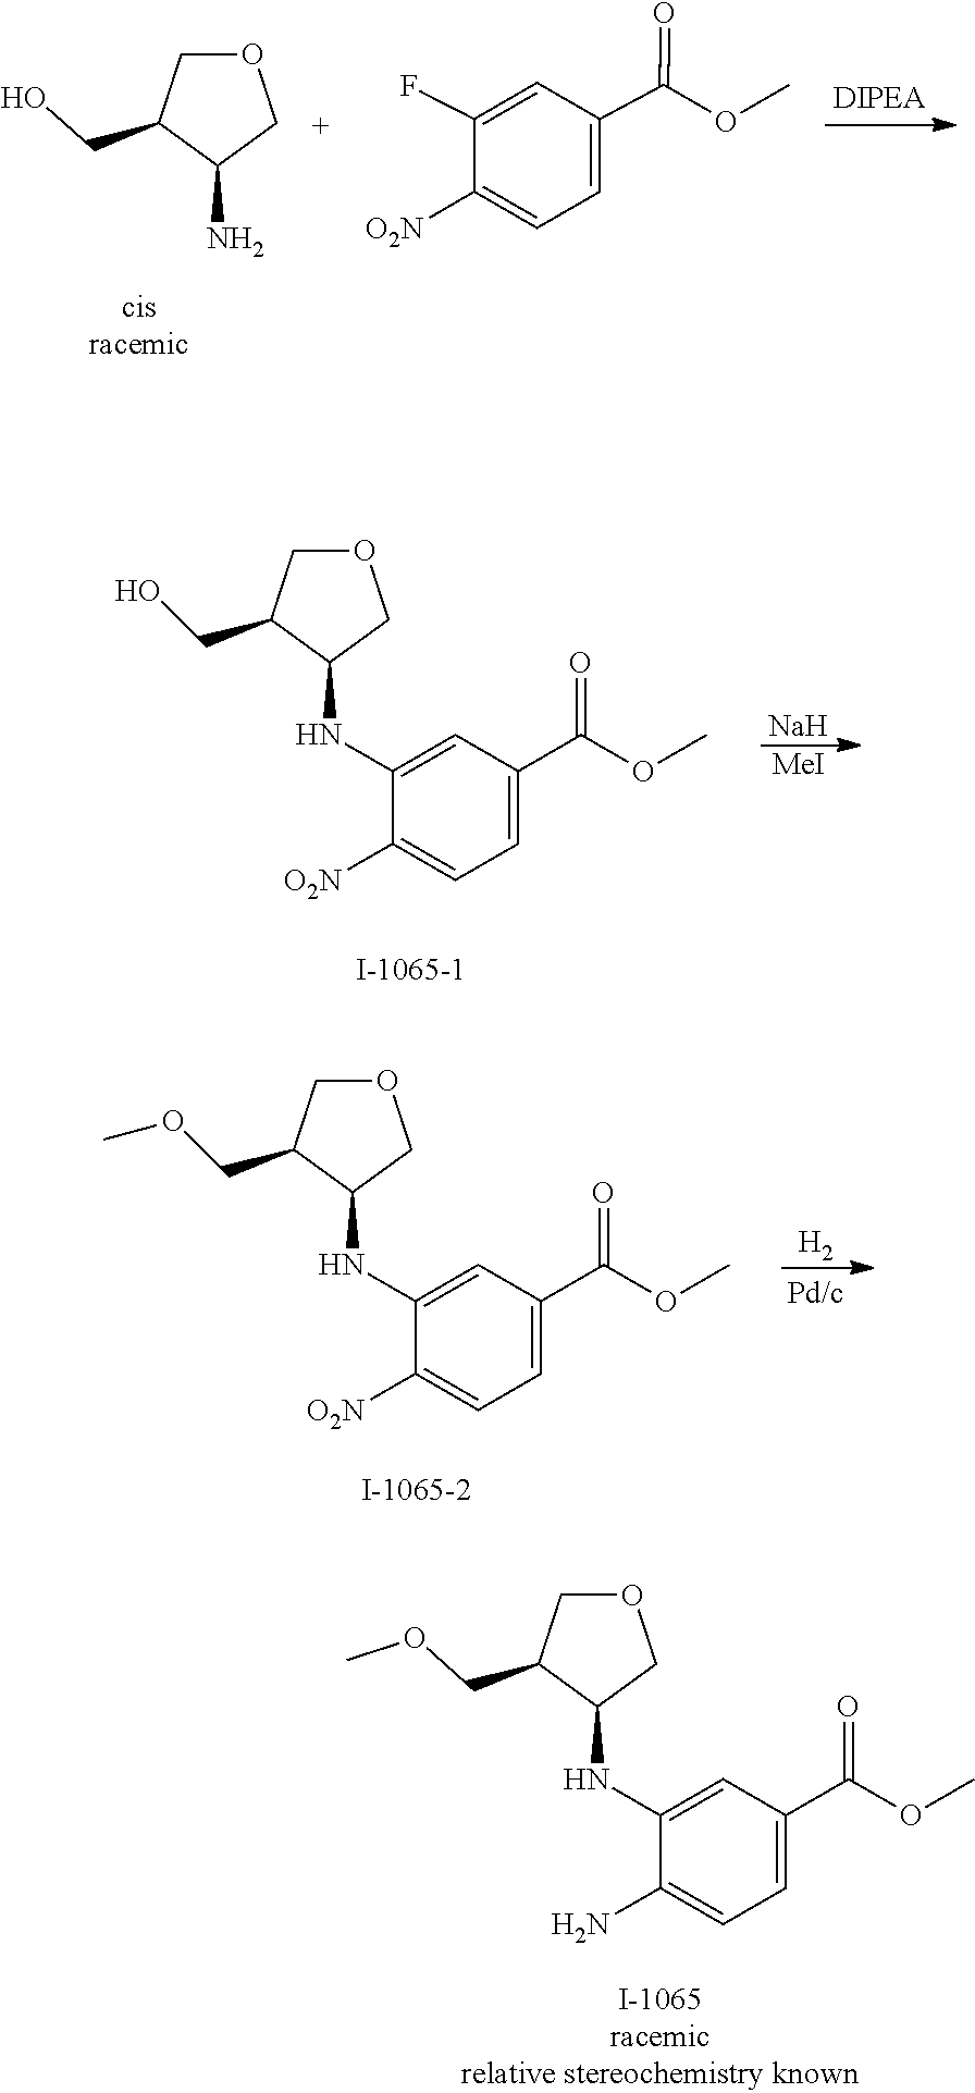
C1(CO)C(N)COC1.C1=C(F)C([O2N])=CC=C1C(=O)OC.C1(CO)C(NC2=CC(C(=O)OC)=CC=C2[O2N])COC1.[Na].[MeI].C1(COC)C(NC2=CC(C(=O)OC)=CC=C2[O2N])COC1.[H2].C1(COC)C(NC2=CC(C(=O)OC)=CC=C2N)COC1
